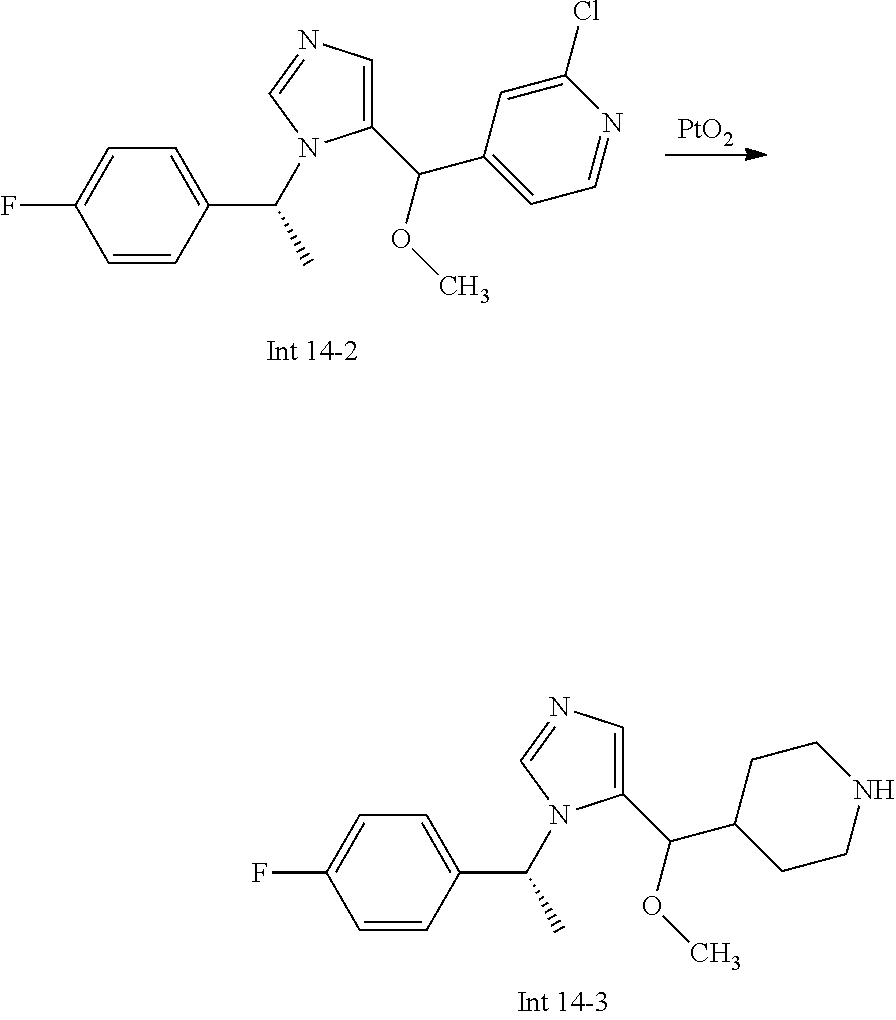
[PtO2].C1=C(C(C)N2C(C(C3=CC=NC(Cl)=C3)OC)=CN=C2)C=CC(F)=C1.C1=C(C(C)N2C(C(C3CCNCC3)OC)=CN=C2)C=CC(F)=C1
